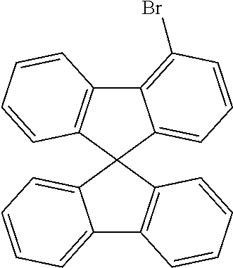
C12=CC=CC=C1C1(C3=C2C=CC=C3)C2=C(C3=C(Br)C=CC=C31)C=CC=C2
